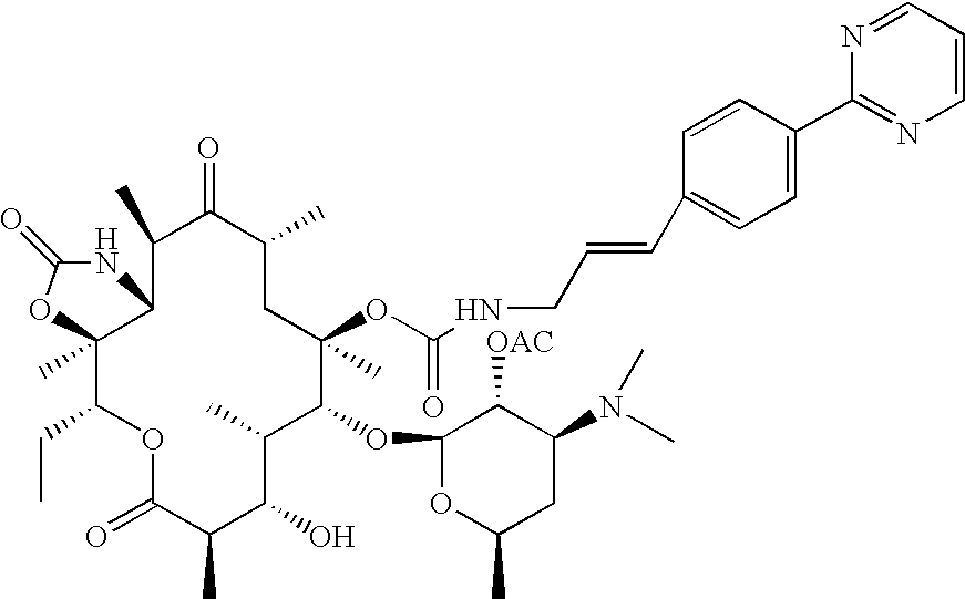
C12(C)C(CC)OC(=O)C(C)C(O)C(C)C(OC3OC(C)CC(N(C)C)C3[OAC])C(C)(OC(NCC=CC3=CC=C(C4=NC=CC=N4)C=C3)=O)CC(C)C(=O)C(C)C1NC(=O)O2
